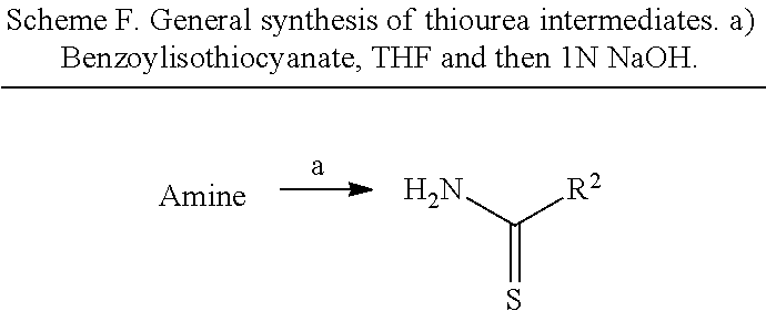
NC([R2])=S
